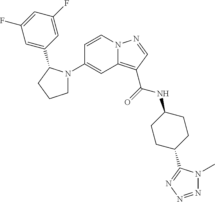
C1(N2CCCC2C2=CC(F)=CC(F)=C2)=CC2=C(C(=O)NC3CCC(C4=NN=NN4C)CC3)C=NN2C=C1
